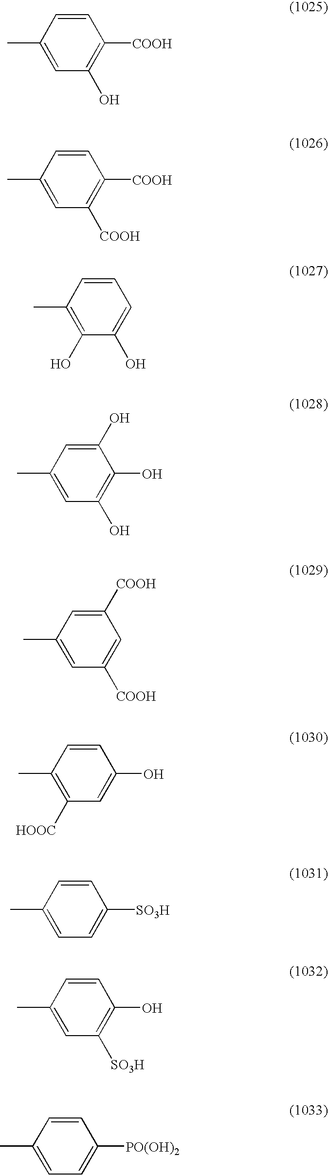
C1(O)=C([COOH])C=CC(C)=C1.C1([COOH])=C([COOH])C=CC(C)=C1.C1(O)=CC=CC(C)=C1O.C1(O)=C(O)C(O)=CC(C)=C1.C1([COOH])=CC([COOH])=CC(C)=C1.C1=C(O)C=CC(C)=C1[HOOC].C1=C([SO3H])C=CC(C)=C1.C1([SO3H])=C(O)C=CC(C)=C1.C1=C([PO(OH)2])C=CC(C)=C1
